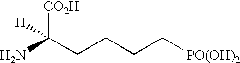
C(CCCC[PO(OH)2])([CO2H])([H])N
